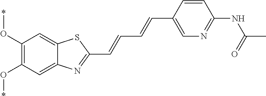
C1(O*)=C(O*)C=C2C(=C1)SC(C=CC=CC1=CN=C(NC(=O)C)C=C1)=N2
